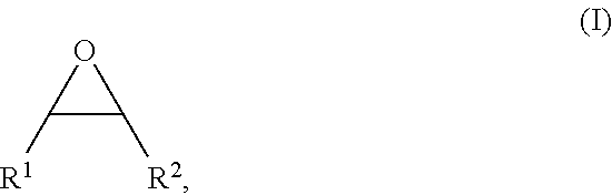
C1([R1])C([R2])O1
